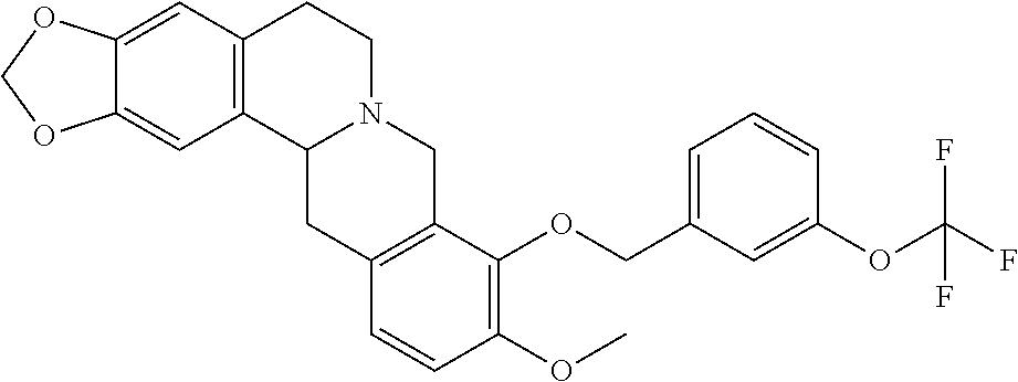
C12=C(C=C3C(=C1)OCO3)CCN1C2CC2=C(C1)C(OCC1=CC=CC(OC(F)(F)F)=C1)=C(OC)C=C2
